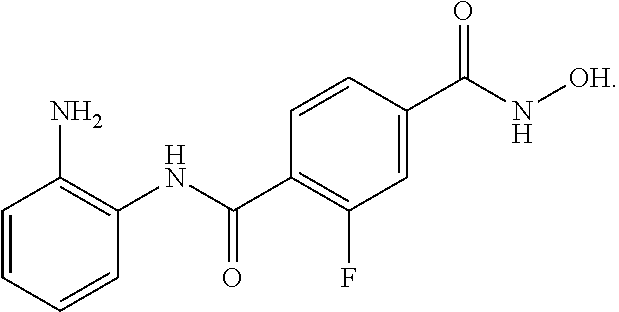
C1=CC=CC(NC(C2=C(F)C=C(C(N[OH])=O)C=C2)=O)=C1N
